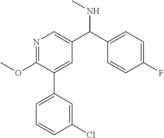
C1(OC)=NC=C(C(C2=CC=C(F)C=C2)NC)C=C1C1=CC=CC(Cl)=C1
